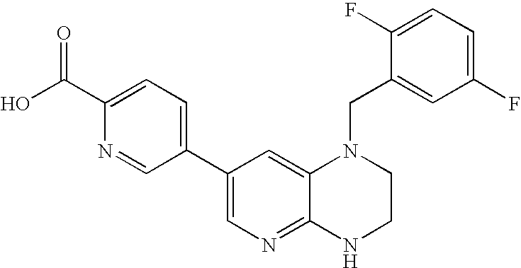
C1(C2=CN=C3C(=C2)N(CC2=CC(F)=CC=C2F)CCN3)=CC=C(C(O)=O)N=C1
